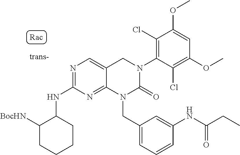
N(C1=NC=C2C(=N1)N(CC1=CC=CC(NC(CC)=O)=C1)C(=O)N(C1=C(Cl)C(OC)=CC(OC)=C1Cl)C2)C1C([BocHN])CCCC1
